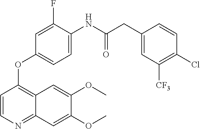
C1=CN=C2C(=C1OC1=CC=C(NC(CC3=CC([CF3])=C(Cl)C=C3)=O)C(F)=C1)C=C(OC)C(OC)=C2
